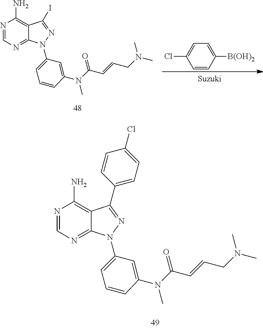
N1=CN=C2C(=C1N)C(I)=NN2C1=CC=CC(N(C(C=CCN(C)C)=O)C)=C1.C1([B(OH)2])=CC=C(Cl)C=C1.N1=CN=C2C(=C1N)C(C1=CC=C(Cl)C=C1)=NN2C1=CC=CC(N(C(C=CCN(C)C)=O)C)=C1
